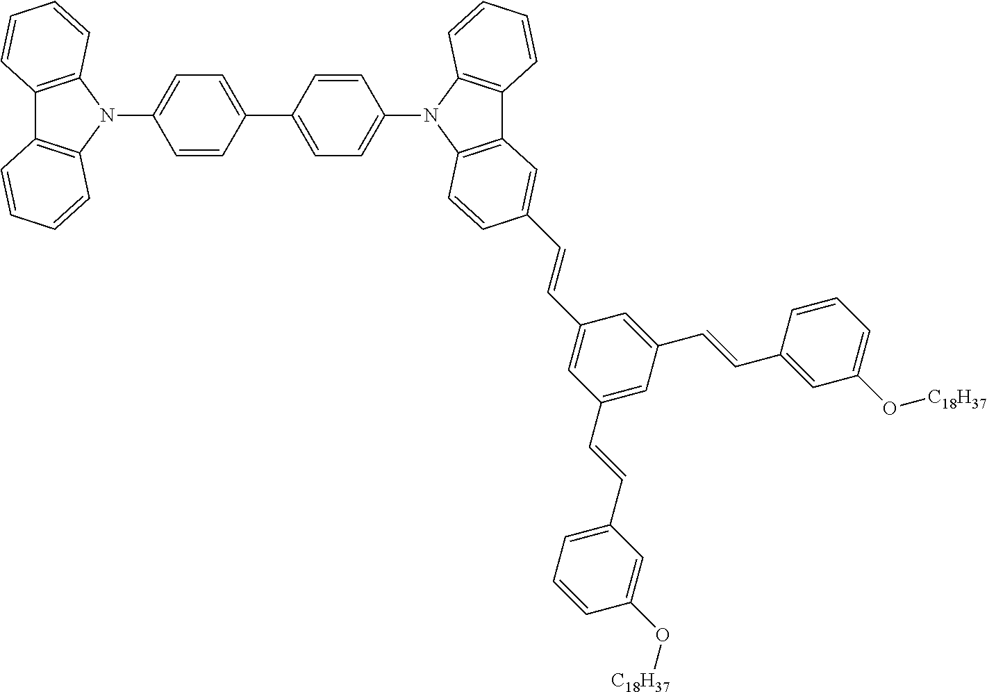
C12=C(N(C3=CC=C(C4=CC=C(N5C6=C(C7=C5C=CC(C=CC5=CC(C=CC8=CC=CC(O[C18H37])=C8)=CC(C=CC8=CC(O[C18H37])=CC=C8)=C5)=C7)C=CC=C6)C=C4)C=C3)C3=C1C=CC=C3)C=CC=C2
